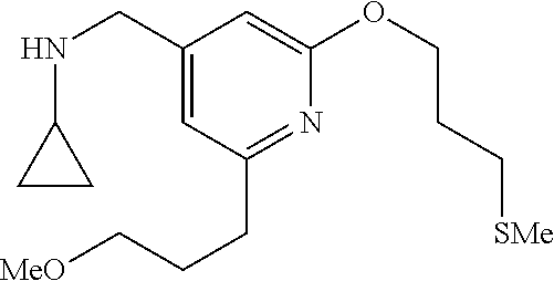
C1(CNC2CC2)=CC(CCC[MeO])=NC(OCCC[SMe])=C1
